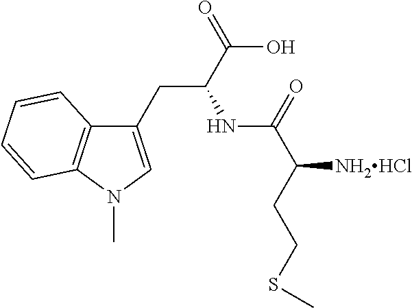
C1(CC(C(O)=O)NC(C([NH2HCl])CCSC)=O)=CN(C)C2=C1C=CC=C2
